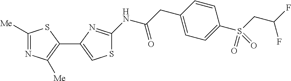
C1([Me])=NC([Me])=C(C2=CSC(NC(CC3=CC=C(S(CC(F)F)(=O)=O)C=C3)=O)=N2)S1
